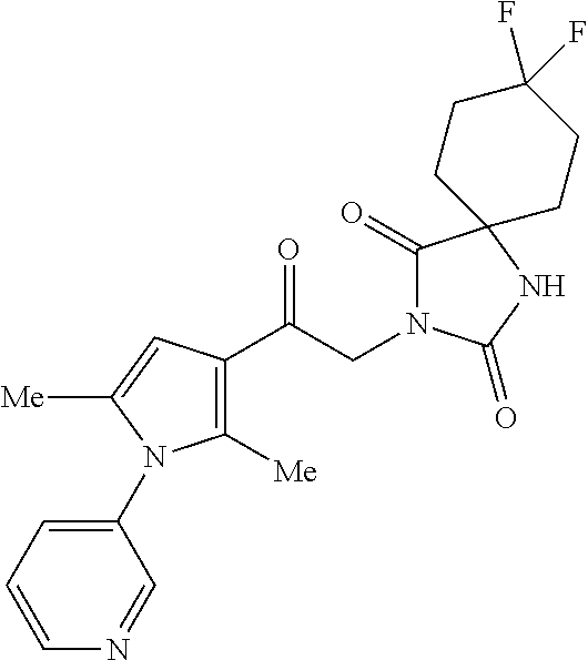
C1([Me])=C(C(CN2C(=O)C3(NC2=O)CCC(F)(F)CC3)=O)C=C([Me])N1C1=CC=CN=C1
